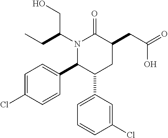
N1(C(CC)CO)C(C2=CC=C(Cl)C=C2)C(C2=CC=CC(Cl)=C2)CC(CC(=O)O)C1=O
